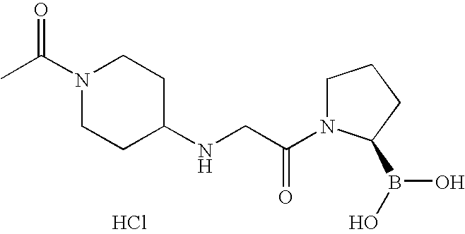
CC(N1CCC(NCC(N2CCCC2B(O)O)=O)CC1)=O.Cl
